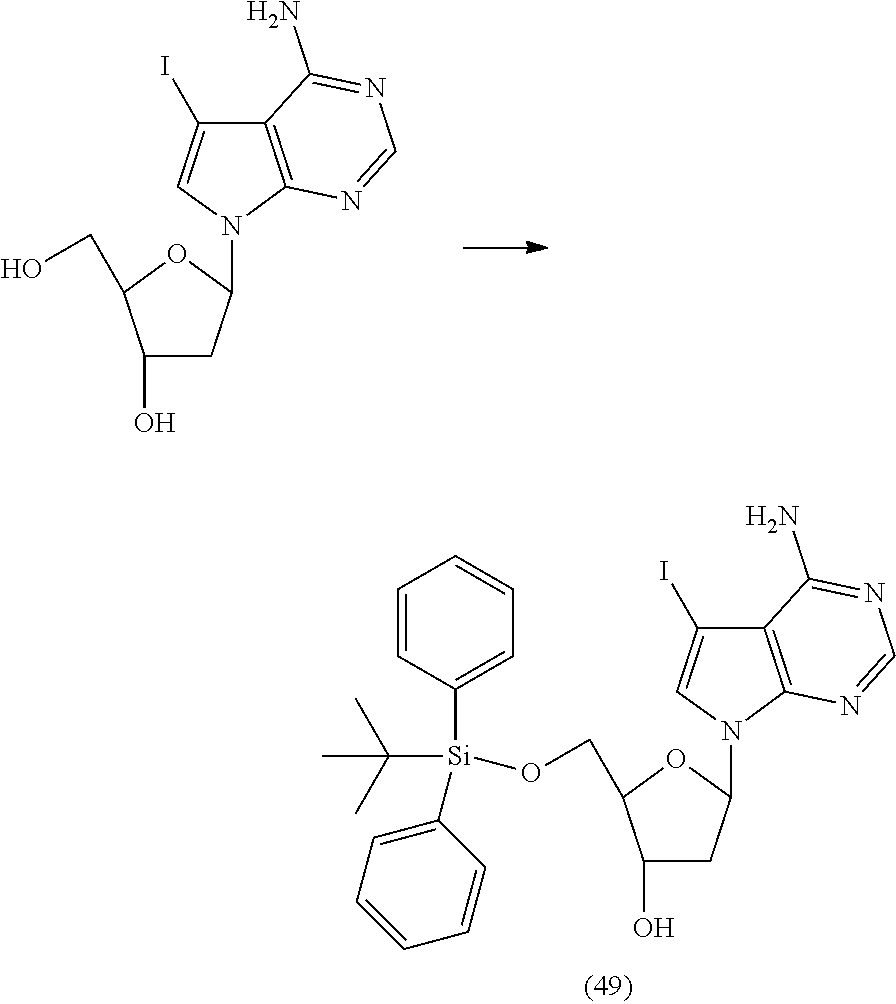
C1(O)CC(N2C3=C(C(I)=C2)C(N)=NC=N3)OC1CO.C1(O)CC(N2C3=C(C(I)=C2)C(N)=NC=N3)OC1CO[Si](C1=CC=CC=C1)(C1=CC=CC=C1)C(C)(C)C
